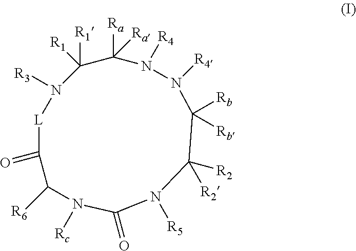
C1([R2])([R2])C([Rb])([Rb])N([R4])N([R4])C([Ra])([Ra])C([R1])([R1])N([R3])[L]C(=O)C([R6])N([Rc])C(=O)N1[R5]
